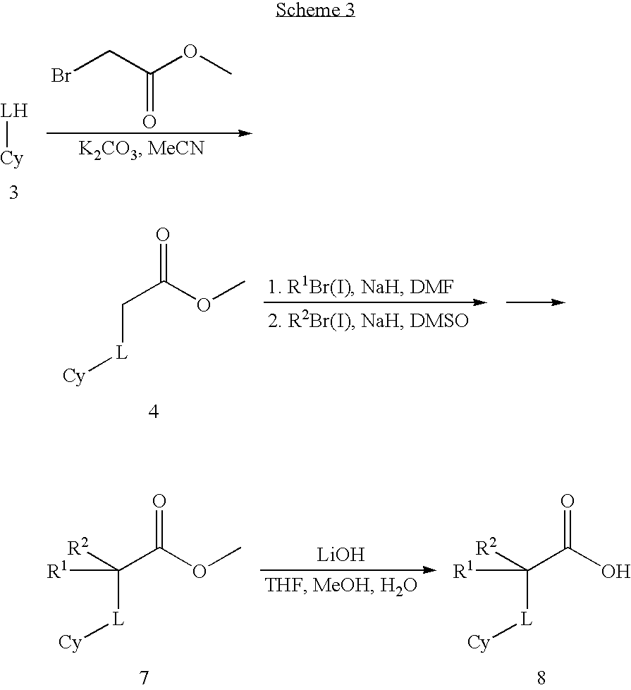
[LH][Cy].BrCC(=O)OC.[LiOH].C(C(OC)=O)([L][Cy])([R1])[R2].C(C(O)=O)([L][Cy])([R1])[R2].C(C(OC)=O)[L][Cy]
